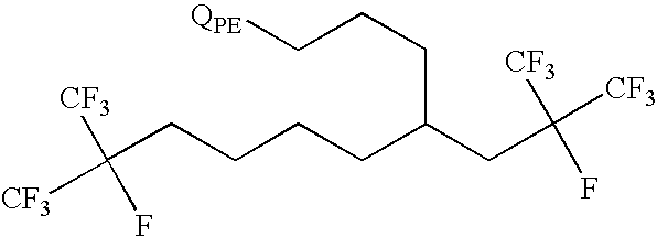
C([CF3])([CF3])(F)CCCCC(CC(F)([CF3])[CF3])CCC[QPE]
